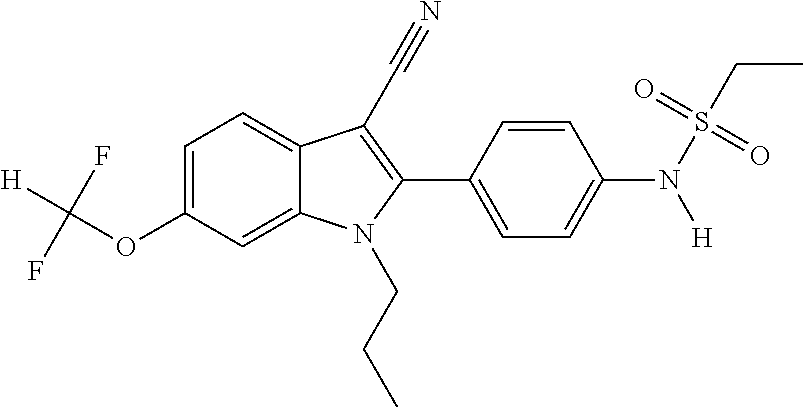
C1=C(OC([H])(F)F)C=C2C(=C1)C(C#N)=C(C1=CC=C(N(S(CC)(=O)=O)[H])C=C1)N2CCC
